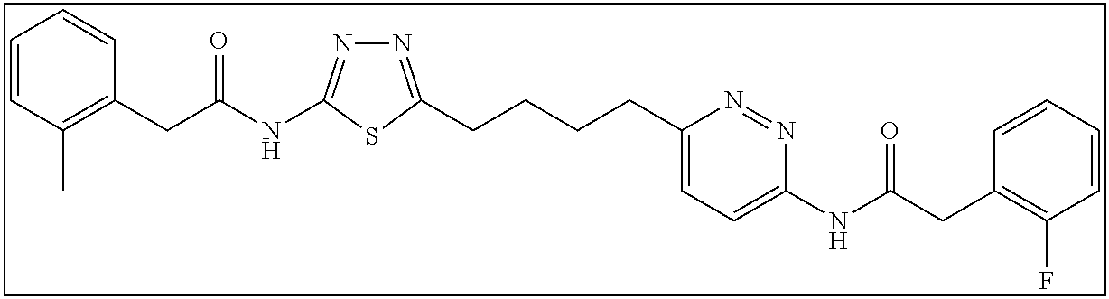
N1=C(CCCCC2=CC=C(NC(CC3=C(F)C=CC=C3)=O)N=N2)SC(NC(CC2=C(C)C=CC=C2)=O)=N1
